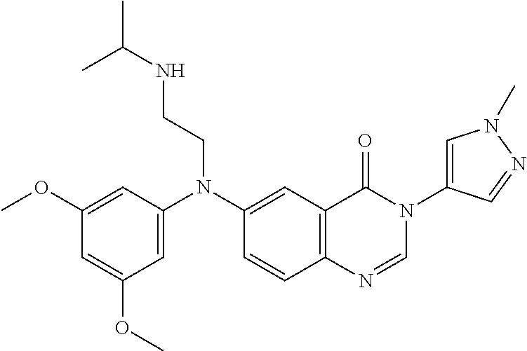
C1(OC)=CC(N(C2=CC3=C(C=C2)N=CN(C2=CN(C)N=C2)C3=O)CCNC(C)C)=CC(OC)=C1
